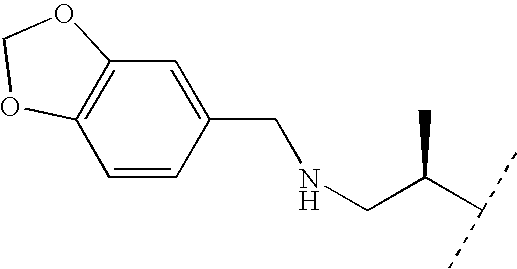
C1=CC(CNCC(C(C)C)C)=CC2=C1OCO2
